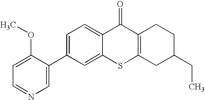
C1(C2=CN=CC=C2OC)=CC=C2C(=C1)SC1=C(C2=O)CCC(CC)C1
